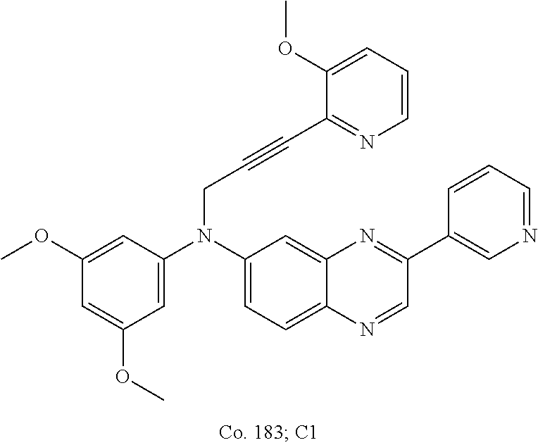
C1(OC)=CC(N(C2=CC=C3C(=C2)N=C(C2=CN=CC=C2)C=N3)CC#CC2=NC=CC=C2OC)=CC(OC)=C1
